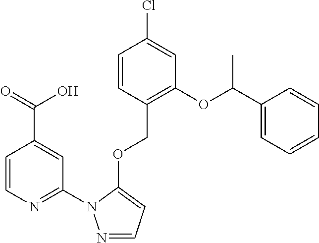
C1=CN=C(N2N=CC=C2OCC2=C(OC(C3=CC=CC=C3)C)C=C(Cl)C=C2)C=C1C(=O)O
